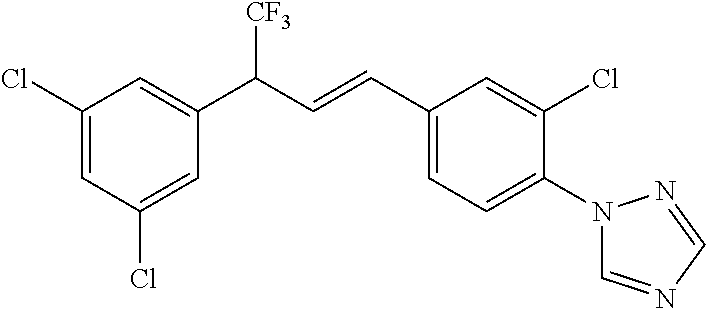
C1(Cl)=CC(Cl)=CC(C([CF3])C=CC2=CC=C(N3C=NC=N3)C(Cl)=C2)=C1
